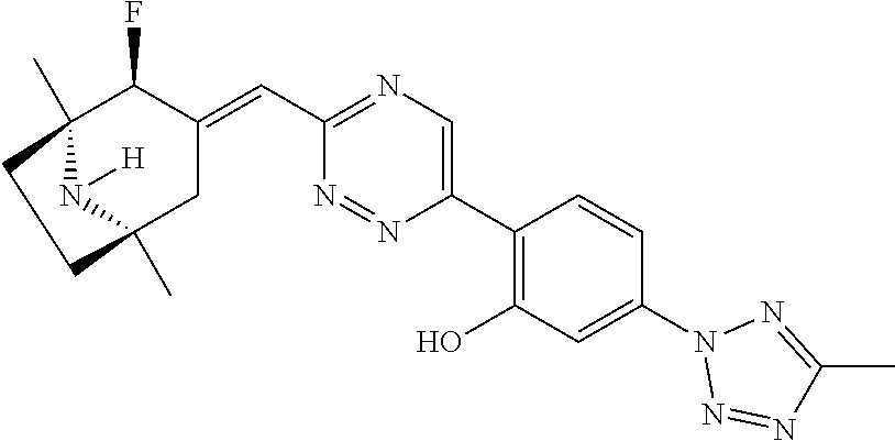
C12(C)N([H])C(C)(CC(=CC3=NC=C(C4=C(O)C=C(N5N=NC(C)=N5)C=C4)N=N3)C1F)CC2
